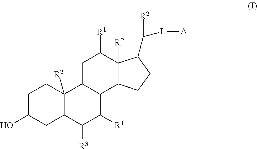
C1C(O)CC2C([R2])(C1)C1C(C([R1])C2[R3])C2C([R2])(C([R1])C1)C(C([R2])[L][A])CC2
